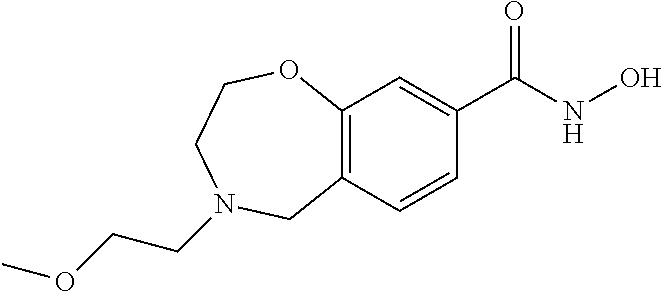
C1(C(NO)=O)=CC2=C(C=C1)CN(CCOC)CCO2
